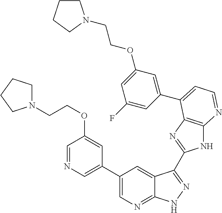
C1(C2=CN=CC(OCCN3CCCC3)=C2)=CN=C2C(=C1)C(C1=NC3=C(N1)N=CC=C3C1=CC(OCCN3CCCC3)=CC(F)=C1)=NN2
